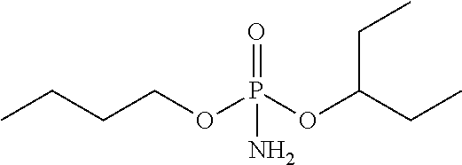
CCCCOP(OC(CC)CC)(=O)N
